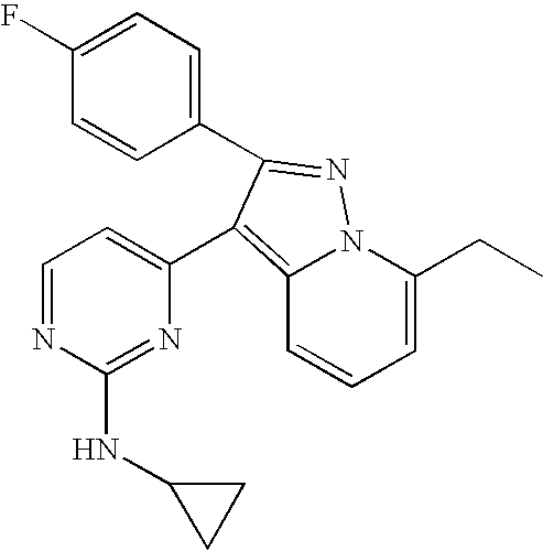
C1(F)=CC=C(C2=NN3C(=C2C2=CC=NC(NC4CC4)=N2)C=CC=C3CC)C=C1
